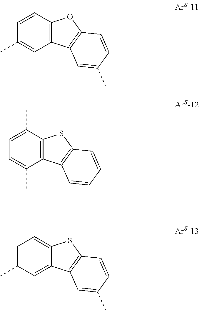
C1=CC(C)=CC2=C1OC1=C2C=C(C)C=C1.C1(C)=CC=C(C)C2=C1SC1=C2C=CC=C1.C1=C2C(=CC(C)=C1)C1=C(S2)C=CC(C)=C1
